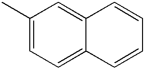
C1(C)=CC=C2C(=C1)C=CC=C2
